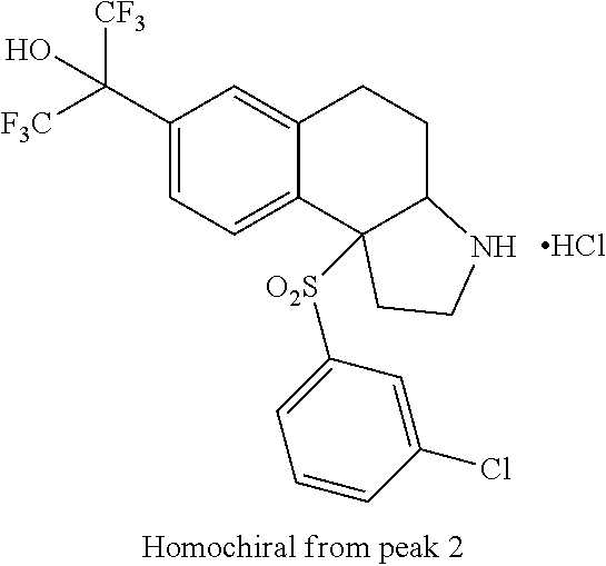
C1(C([CF3])([F3C])O)=CC=C2C(=C1)CCC1C2([O2S]C2=CC=CC(Cl)=C2)CCN1.Cl
